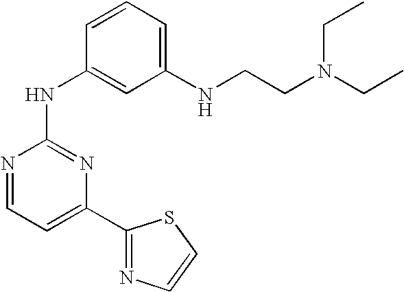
N1=CC=C(C2=NC=CS2)N=C1NC1=CC(NCCN(CC)CC)=CC=C1
